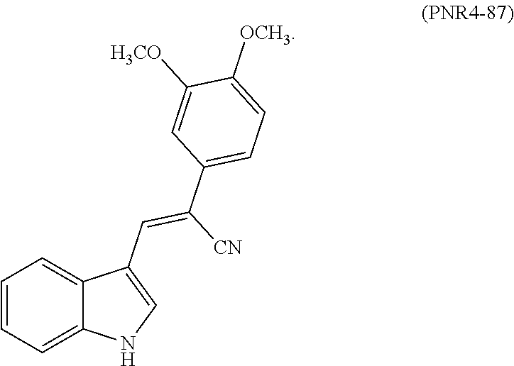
C1=CC=C2C(=C1)C(C=C(C1=CC=C([OCH3])C([H3CO])=C1)[CN])=CN2
